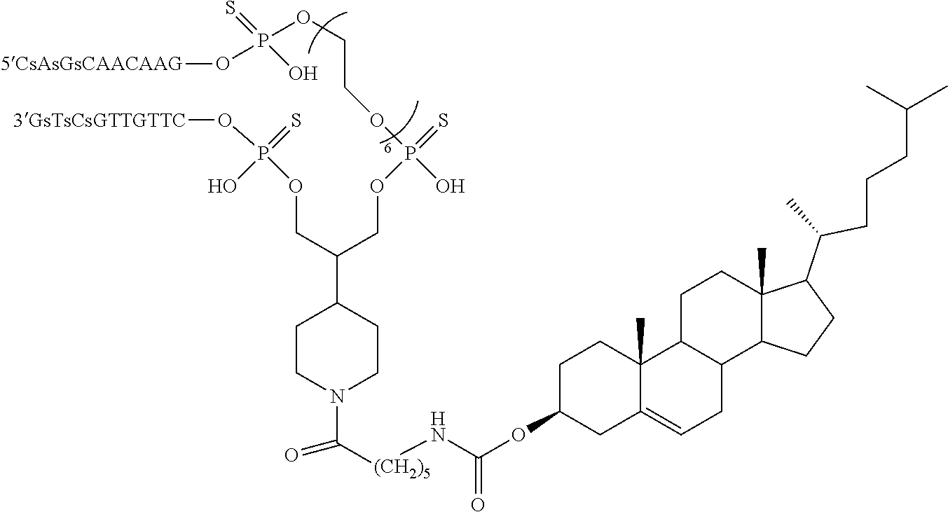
[5CsAsGsCAACAAG]OP(OCCOP(O)(=S)OCC(C1CCN(C(=O)[(CH2)5]NC(OC2CCC3(C)C(=CCC4C3CCC3(C)C4CCC3C(C)CCCC(C)C)C2)=O)CC1)COP(O[3GsTsCsGTTGTTC])(=S)O)(=S)O
